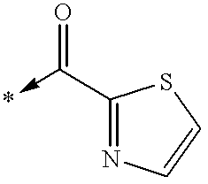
*<-C(=O)C1=NC=CS1
